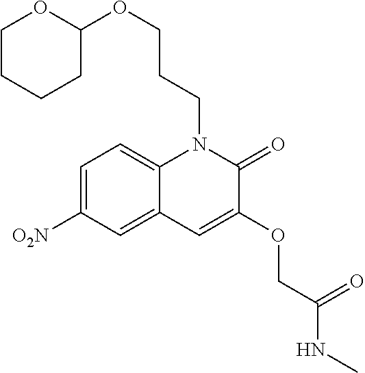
C1=C([O2N])C=C2C(=C1)N(CCCOC1OCCCC1)C(=O)C(OCC(NC)=O)=C2
